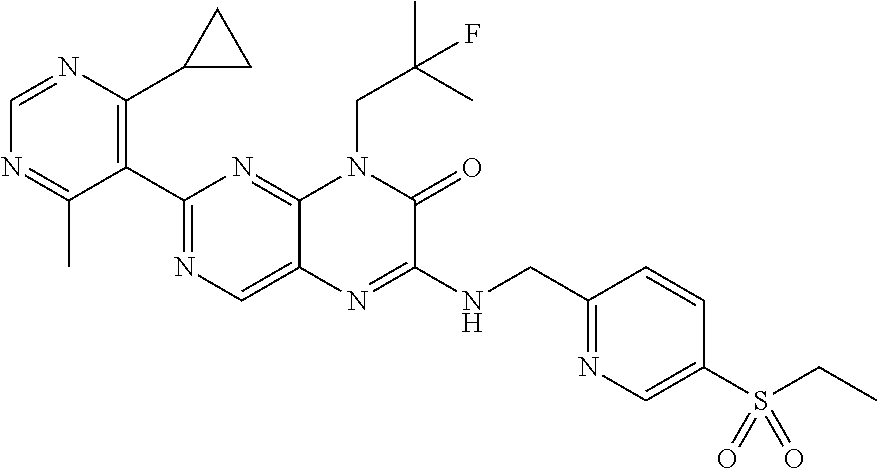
C1(C2=NC=C3C(=N2)N(CC(C)(C)F)C(=O)C(NCC2=NC=C(S(CC)(=O)=O)C=C2)=N3)=C(C2CC2)N=CN=C1C
